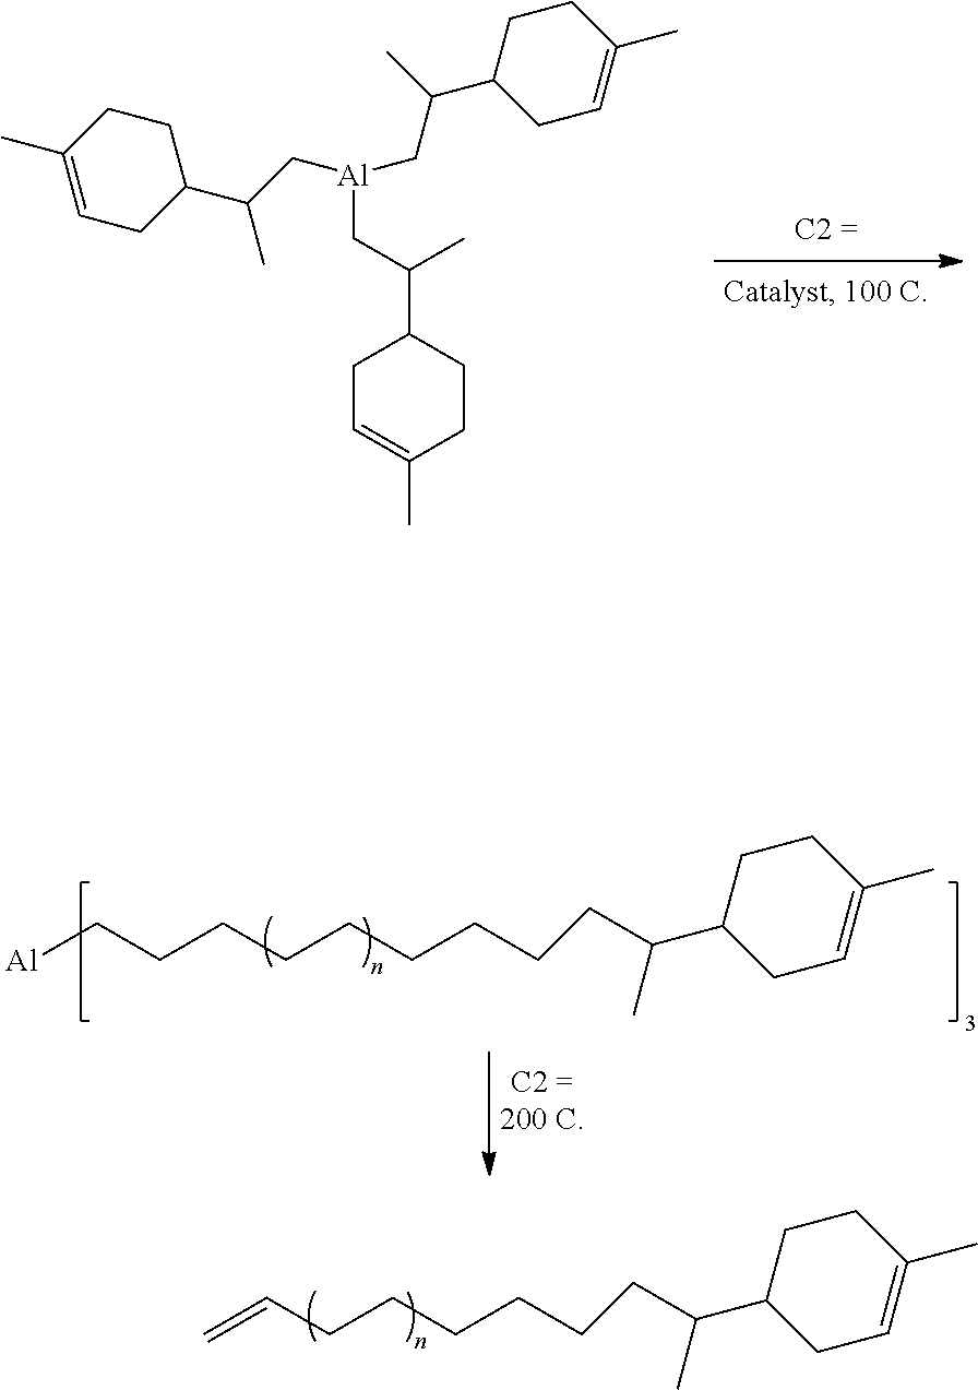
C1C=C(C)CCC1C(C[Al](CC(C1CC=C(C)CC1)C)CC(C1CC=C(C)CC1)C)C.C(CCCC=C)CCC(C1CC=C(C)CC1)C.C(CCCCCCC[Al])CC(C1CC=C(C)CC1)C
